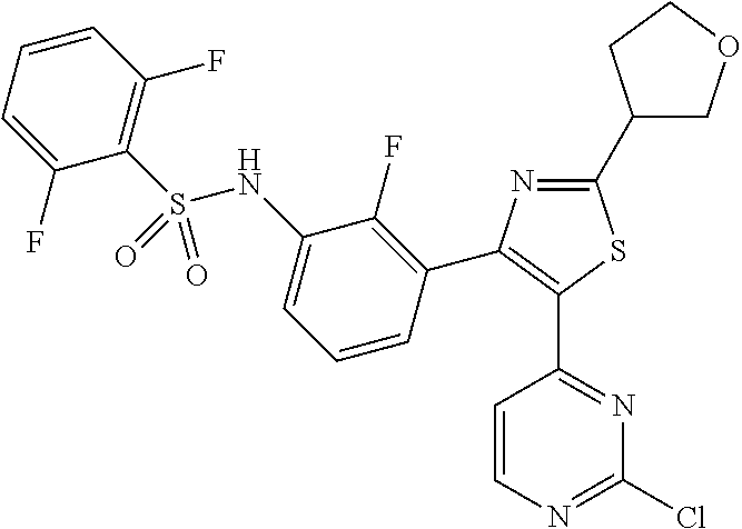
C1=CN=C(Cl)N=C1C1=C(C2=C(F)C(NS(C3=C(F)C=CC=C3F)(=O)=O)=CC=C2)N=C(C2COCC2)S1
